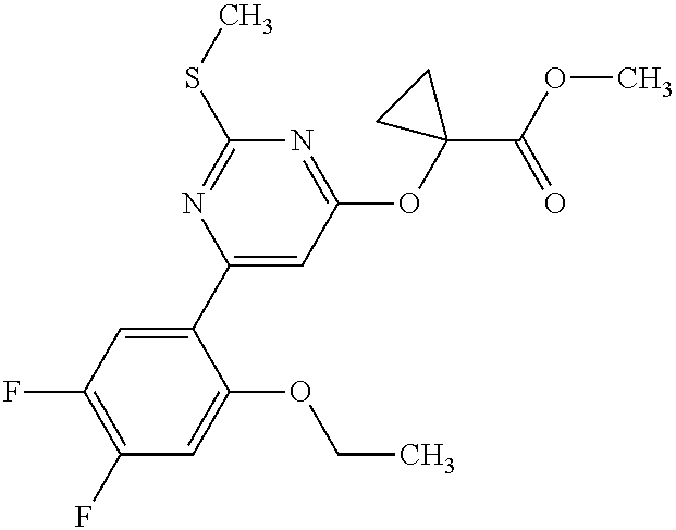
C1(F)=C(F)C=C(OCC)C(C2=CC(OC3(C(OC)=O)CC3)=NC(SC)=N2)=C1
